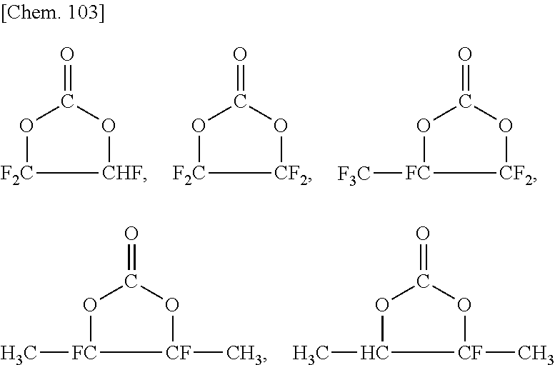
O1C(=O)O[CF](C)[FC]1C.O1C(=O)O[CF](C)C1C.O1[F2C][CHF]OC1=O.O1[F2C][CF2]OC1=O.O1C(=O)O[CF2][FC]1[F3C]
